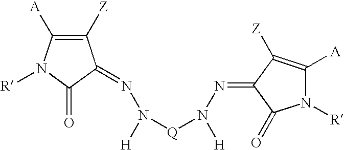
C1([Z])=C([A])N([R])C(=O)C1=NN([H])[Q]N([H])N=C1C([Z])=C([A])N([R])C1=O
